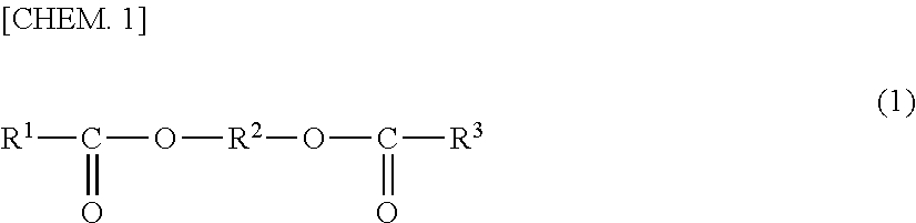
[R1]C(O[R2]OC([R3])=O)=O
